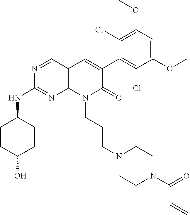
C1(NC2CCC(O)CC2)=NC2=C(C=C(C3=C(Cl)C(OC)=CC(OC)=C3Cl)C(=O)N2CCCN2CCN(C(C=C)=O)CC2)C=N1
